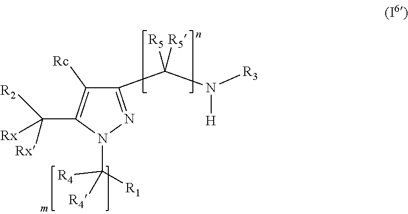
C1(C(N([R3])[H])([R5])[R5])=NN(C([R1])([R4])[R4])C(C([R2])([Rx])[Rx])=C1[Rc]
